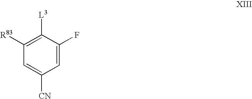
C1([R83])=C([L3])C(F)=CC([CN])=C1
